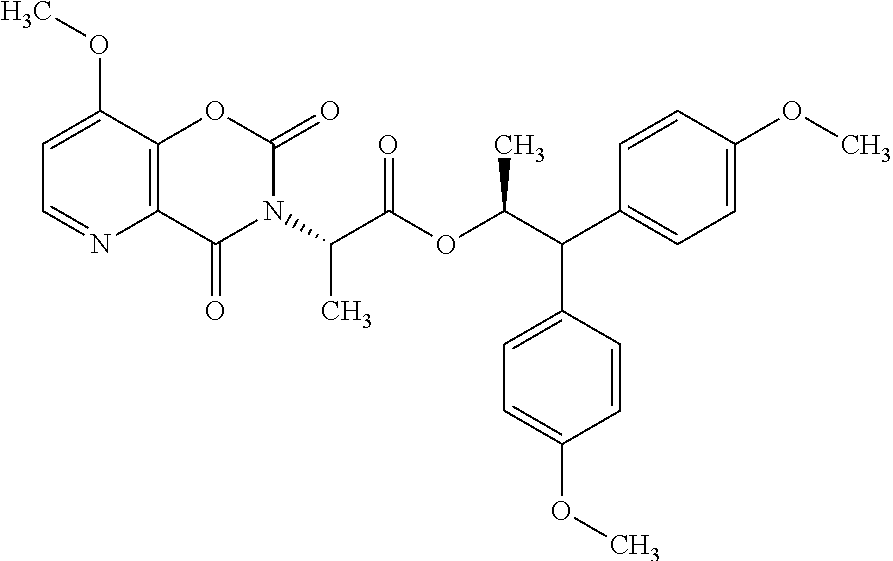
C1=C(OC)C2=C(N=C1)C(=O)N(C(C(OC(C(C1=CC=C(OC)C=C1)C1=CC=C(OC)C=C1)C)=O)C)C(=O)O2
